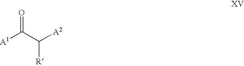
[A1]C(C([A2])[R])=O
